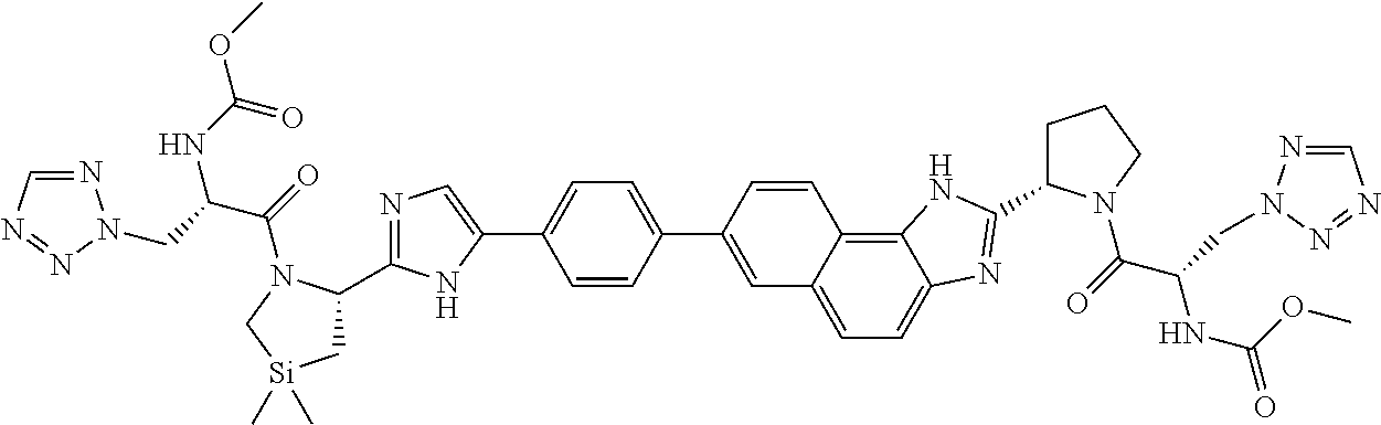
C1(C2=CC3=CC=C4C(=C3C=C2)NC(C2CCCN2C(=O)C(CN2N=CN=N2)NC(=O)OC)=N4)=CC=C(C2=CN=C(C3C[Si](C)(C)CN3C(=O)C(CN3N=CN=N3)NC(OC)=O)N2)C=C1
